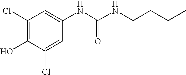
C1(Cl)=CC(NC(NC(CC(C)(C)C)(C)C)=O)=CC(Cl)=C1O
